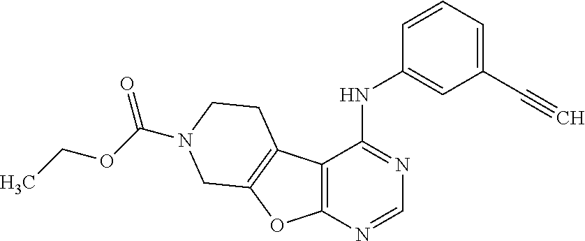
C12=C(N=CN=C1NC1=CC(C#C)=CC=C1)OC1=C2CCN(C(=O)OCC)C1
